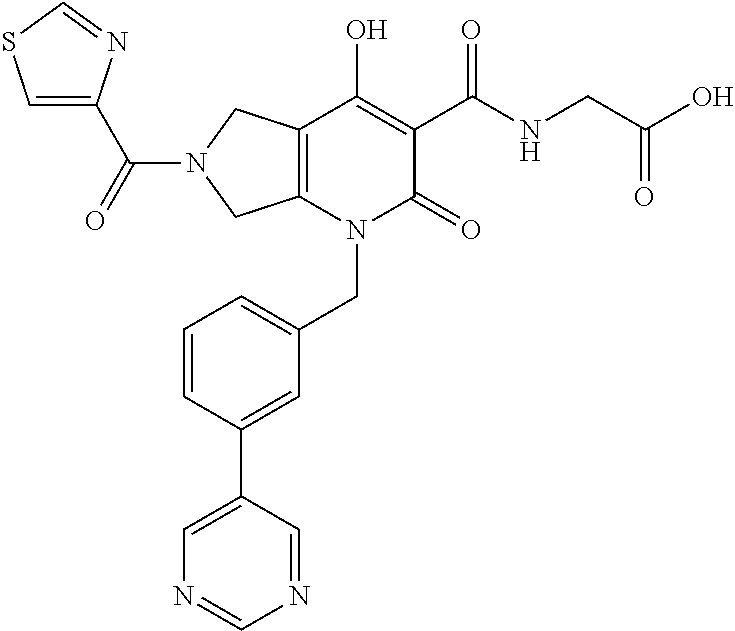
C12=C(N(CC3=CC=CC(C4=CN=CN=C4)=C3)C(=O)C(C(NCC(O)=O)=O)=C1O)CN(C(=O)C1=CSC=N1)C2
